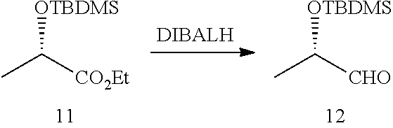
[OTBDMS]C(C)[CO2Et].[OTBDMS]C(C)[CHO]
